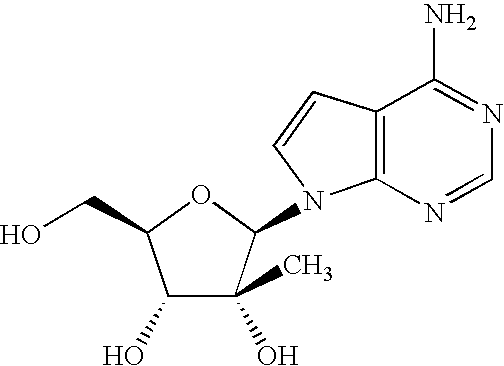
C1(O)C(O)(C)C(N2C3=C(C=C2)C(N)=NC=N3)OC1CO
